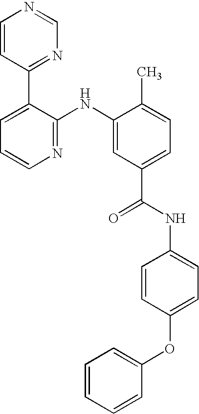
C1=CC(C2=CC=CN=C2NC2=CC(C(NC3=CC=C(OC4=CC=CC=C4)C=C3)=O)=CC=C2C)=NC=N1
